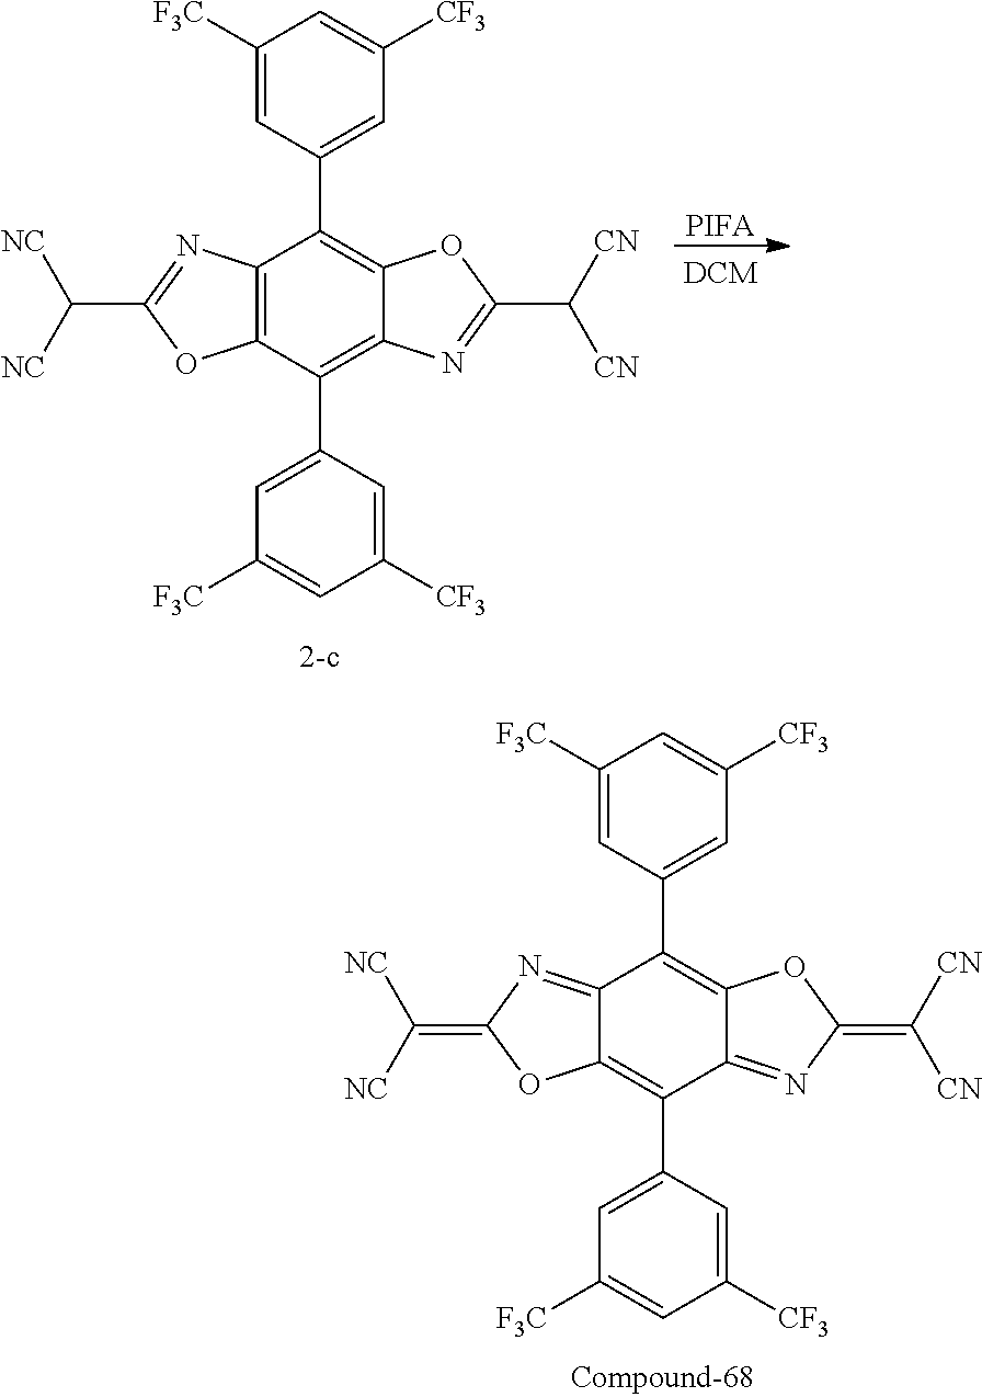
[PIFA].C12=C(C(C3=CC([F3C])=CC([CF3])=C3)=C3C(=C1C1=CC([CF3])=CC([F3C])=C1)OC(C([CN])[CN])=N3)OC(C([NC])[NC])=N2.C12=NC(=C([NC])[NC])OC1=C(C1=CC([F3C])=CC([CF3])=C1)C1=NC(=C([CN])[CN])OC1=C2C1=CC([CF3])=CC([F3C])=C1
